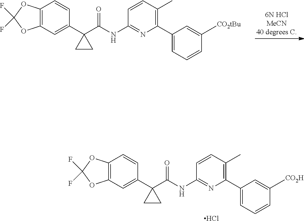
C12=C(C=C(C3(C(=O)NC4=NC(C5=CC=CC([CO2tBu])=C5)=C(C)C=C4)CC3)C=C1)OC(F)(F)O2.C12=C(C=C(C3(C(=O)NC4=NC(C5=CC=CC([CO2H])=C5)=C(C)C=C4)CC3)C=C1)OC(F)(F)O2.Cl
